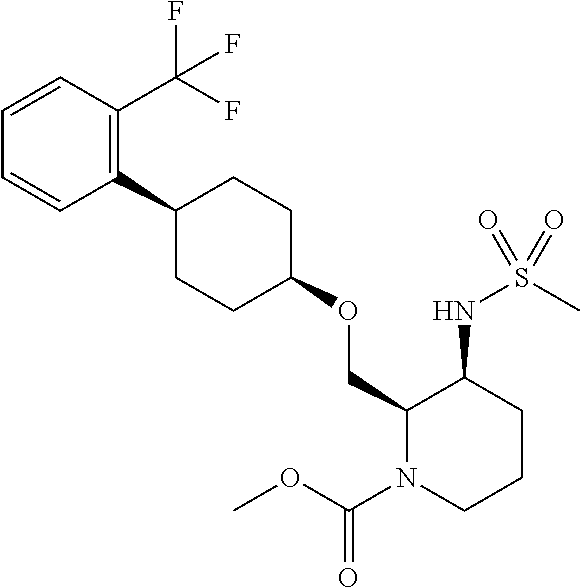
C1(C2CCC(OCC3N(C(OC)=O)CCCC3NS(C)(=O)=O)CC2)=C(C(F)(F)F)C=CC=C1
